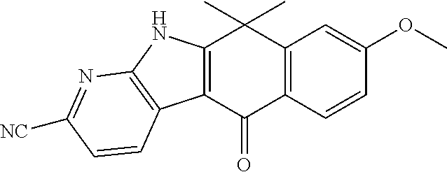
C12=C(C(=O)C3=C(C1(C)C)C=C(OC)C=C3)C1=C(N2)N=C([NC])C=C1
